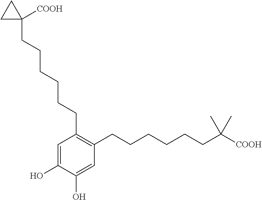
C1=C(O)C(O)=CC(CCCCCCC([COOH])(C)C)=C1CCCCCCC1([COOH])CC1
